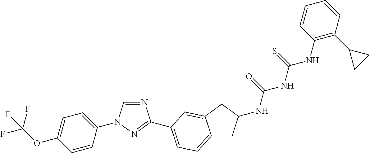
C1=CC(N2C=NC(C3=CC=C4CC(NC(=O)NC(NC5=C(C6CC6)C=CC=C5)=S)CC4=C3)=N2)=CC=C1OC(F)(F)F
